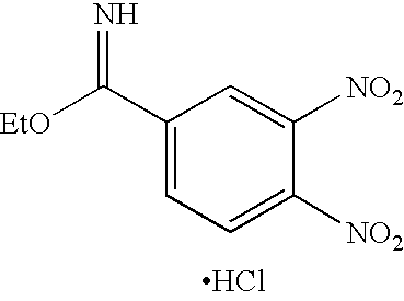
C1(C([EtO])=N)=CC=C([NO2])C([NO2])=C1.Cl
